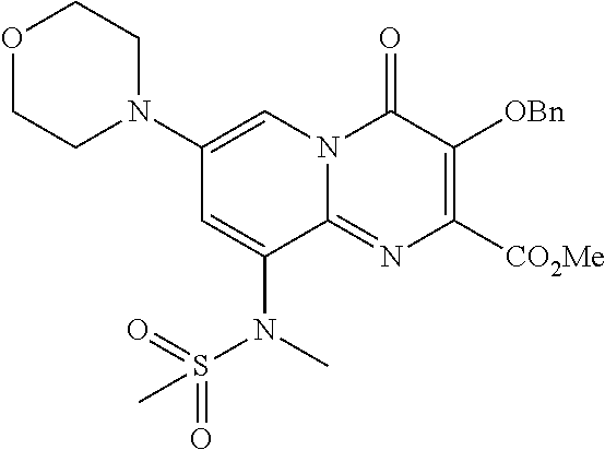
C1(N2CCOCC2)=CN2C(=NC([CO2Me])=C([OBn])C2=O)C(N(C)S(=O)(=O)C)=C1
